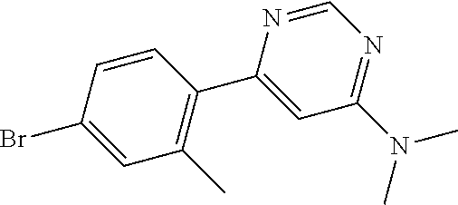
C1=CC(C2=CC(N(C)C)=NC=N2)=C(C)C=C1Br
